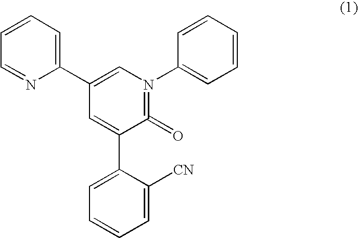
C1(C2=CN(C3=CC=CC=C3)=C(=O)C(C3=CC=CC=C3[CN])=C2)=CC=CC=N1
